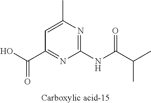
C1(NC(C(C)C)=O)=NC(C)=CC(C(O)=O)=N1
